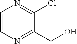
C1=CN=C(CO)C(Cl)=N1
